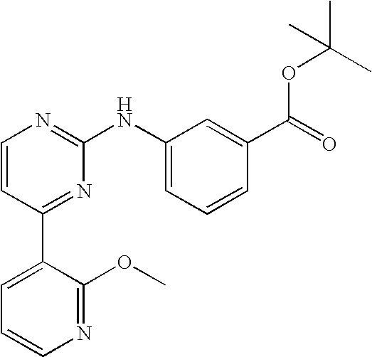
C1=CC(C2=CC=CN=C2OC)=NC(NC2=CC=CC(C(OC(C)(C)C)=O)=C2)=N1
